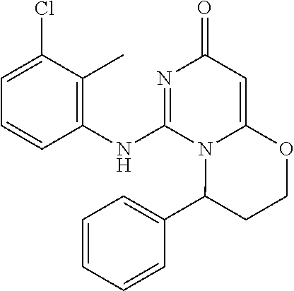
C1=CC=C(Cl)C(C)=C1NC1=NC(=O)C=C2N1C(C1=CC=CC=C1)CCO2
